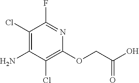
C1(Cl)=C(N)C(Cl)=C(OCC(O)=O)N=C1F
